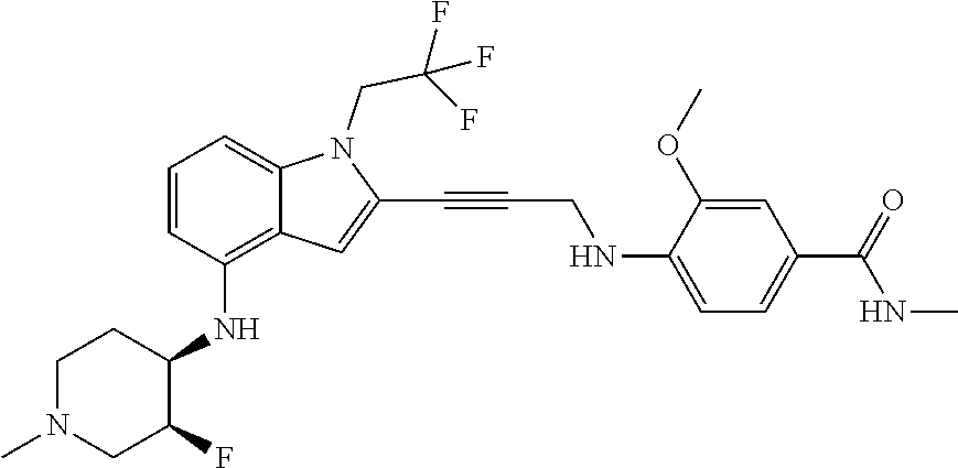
COC1=CC(C(NC)=O)=CC=C1NCC#CC1=CC2=C(NC3C(F)CN(C)CC3)C=CC=C2N1CC(F)(F)F
